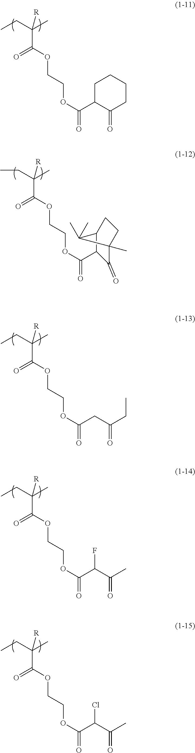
CCC(C)(C(OCCOC(=O)C1C(=O)CCCC1)=O)[R].CCC(C)(C(OCCOC(=O)C1C(=O)C2(C)CCC1C2(C)C)=O)[R].CCC(C)(C(OCCOC(=O)CC(CC)=O)=O)[R].CCC(C)(C(OCCOC(=O)C(C(C)=O)F)=O)[R].CCC(C)(C(OCCOC(=O)C(C(C)=O)Cl)=O)[R]
